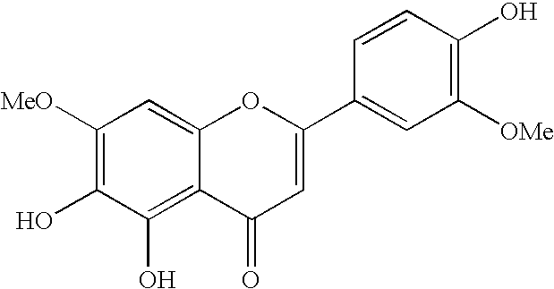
[MeO]C1=C(O)C(O)=C2C(=C1)OC(C1=CC([OMe])=C(O)C=C1)=CC2=O
